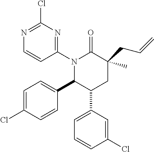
C1(N2C(C3=CC=C(Cl)C=C3)C(C3=CC=CC(Cl)=C3)CC(CC=C)(C)C2=O)=NC(Cl)=NC=C1
